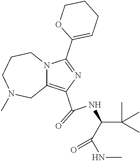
C1(C(=O)NC(C(NC)=O)C(C)(C)C)=C2N(C(C3=CCCCO3)=N1)CCCN(C)C2
